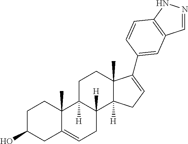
C1C(O)CC2=CCC3([H])C([H])(C2(C)C1)CCC1(C)C3([H])CC=C1C1=CC2=C(NN=C2)C=C1
